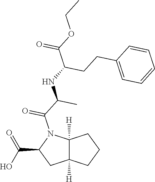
C12([H])C([H])(N(C(C(NC(C(OCC)=O)CCC3=CC=CC=C3)C)=O)C(C(O)=O)C1)CCC2
